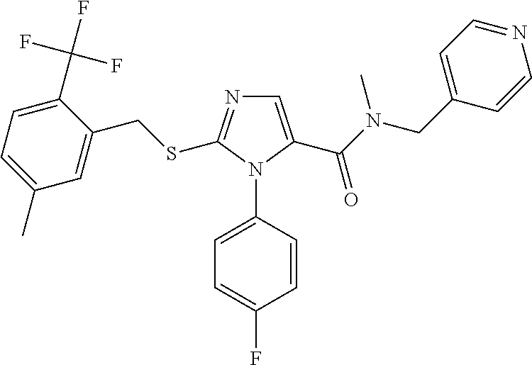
C1(CSC2=NC=C(C(N(CC3=CC=NC=C3)C)=O)N2C2=CC=C(F)C=C2)=CC(C)=CC=C1C(F)(F)F
